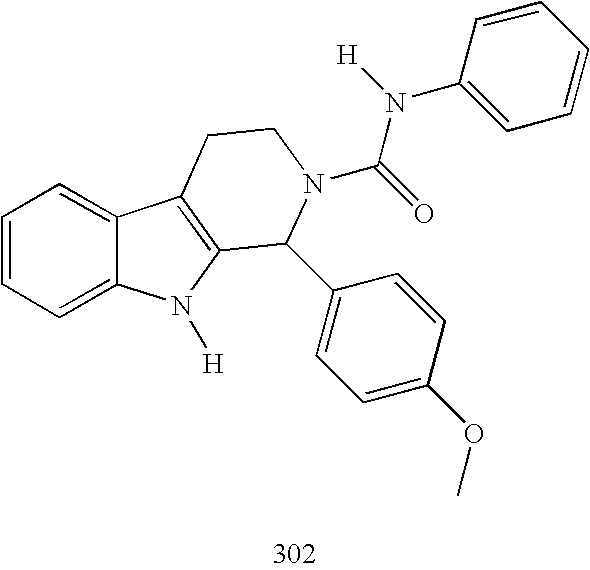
C1=CC=C2C(=C1)C1=C(N2[H])C(C2=CC=C(OC)C=C2)N(C(N([H])C2=CC=CC=C2)=O)CC1
